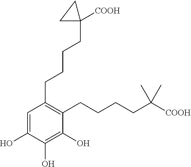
C1(O)=CC(CCCCC2([COOH])CC2)=C(CCCCC(C)(C)[COOH])C(O)=C1O
